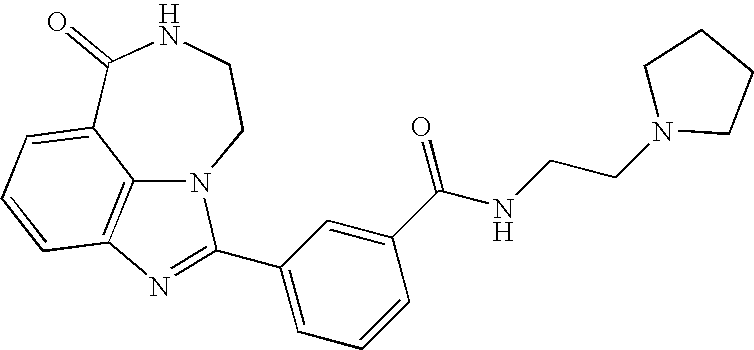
C1(=O)C2=CC=CC3=C2N(CCN1)C(C1=CC=CC(C(NCCN2CCCC2)=O)=C1)=N3
